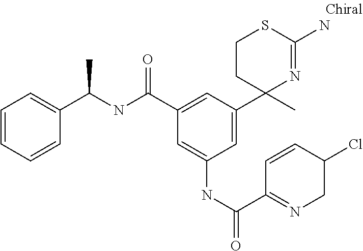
C1(C(NC(C2=CC=CC=C2)C)=O)=CC(C2(C)N=C(N)SCC2)=CC(NC(=O)C2=NCC(Cl)C=C2)=C1
